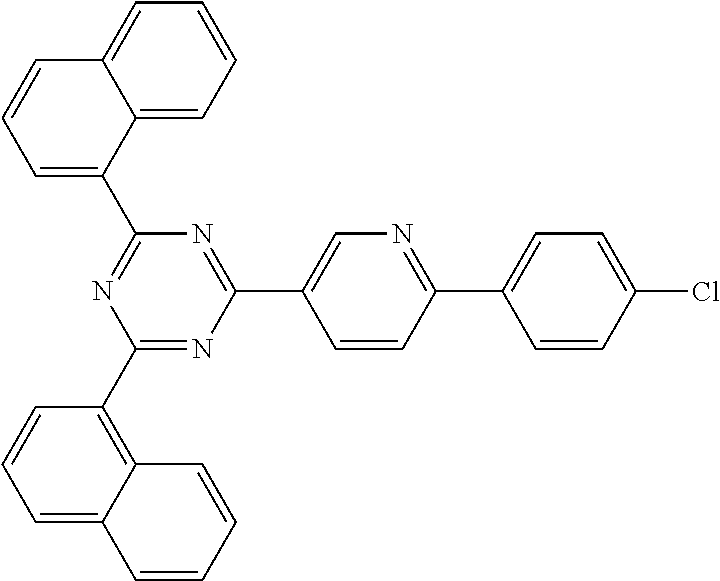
C1=CC(Cl)=CC=C1C1=NC=C(C2=NC(C3=CC=CC4=CC=CC=C34)=NC(C3=C4C(=CC=C3)C=CC=C4)=N2)C=C1
